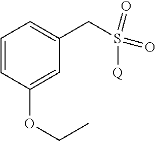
C(S(=O)(=O)[Q])C1=CC=CC(OCC)=C1
